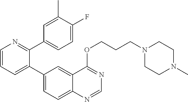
C1=CN=C(C2=CC=C(F)C(C)=C2)C(C2=CC=C3C(=C2)C(OCCCN2CCN(C)CC2)=NC=N3)=C1
